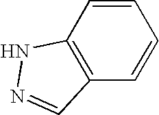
N1N=CC2=C1C=CC=C2
